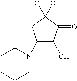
C1(N2CCCCC2)=C(O)C(=O)C(O)(C)C1
